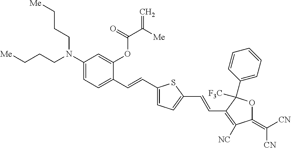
C1(N(CCC[Me])CCC[Me])=CC=C(C=CC2=CC=C(C=CC3=C([NC])C(=C([CN])[CN])OC3([F3C])C3=CC=CC=C3)S2)C(OC(C(=C)[Me])=O)=C1
